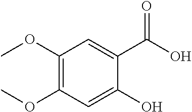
C1(O)=CC(OC)=C(OC)C=C1C(O)=O
